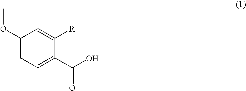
C1(OC)=CC=C(C(=O)O)C([R])=C1
